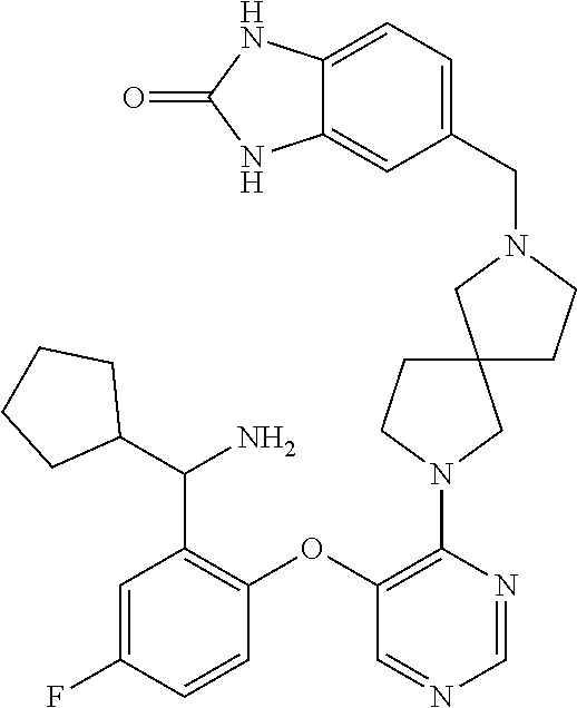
C1=NC(N2CC3(CC2)CN(CC2=CC=C4C(=C2)NC(=O)N4)CC3)=C(OC2=C(C(C3CCCC3)N)C=C(F)C=C2)C=N1
